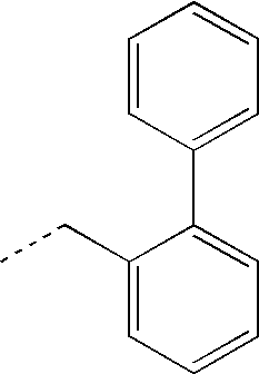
C1(CC)=CC=CC=C1C1=CC=CC=C1
